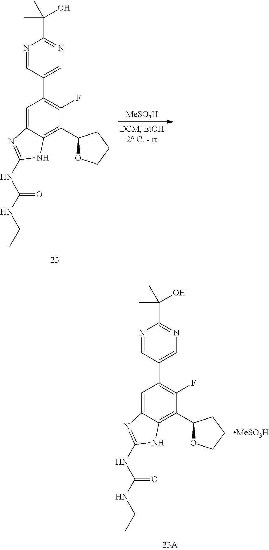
N1=CC(C2=C(F)C(C3OCCC3)=C3C(=C2)N=C(NC(NCC)=O)N3)=CN=C1C(C)(O)C.[MeSO3H].N1=CC(C2=C(F)C(C3OCCC3)=C3C(=C2)N=C(NC(NCC)=O)N3)=CN=C1C(C)(O)C.[MeSO3H]
